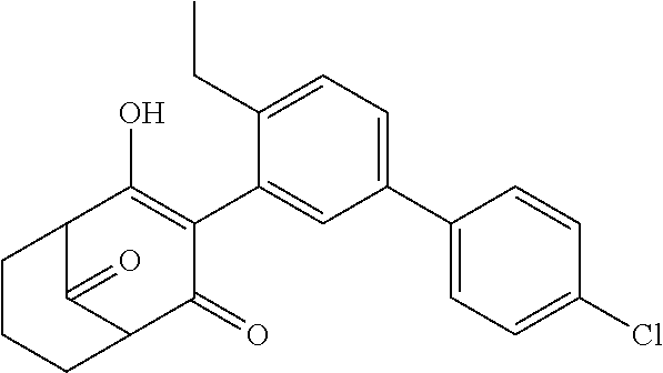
C12C(=O)C(C(=O)C(C3=CC(C4=CC=C(Cl)C=C4)=CC=C3CC)=C1O)CCC2
